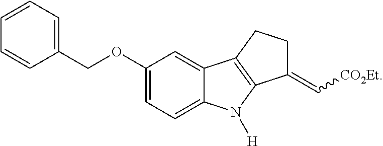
C1(OCC2=CC=CC=C2)=CC=C2C(=C1)C1=C(N2[H])C(=C[CO2Et])CC1
